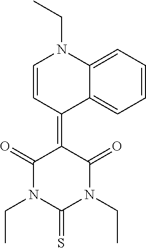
C1=CC=C2C(=C1)C(=C1C(=O)N(CC)C(=S)N(CC)C1=O)C=CN2CC
